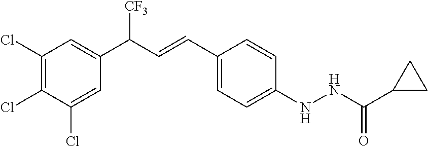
C1(Cl)=CC(C(C=CC2=CC=C(NNC(C3CC3)=O)C=C2)[CF3])=CC(Cl)=C1Cl
